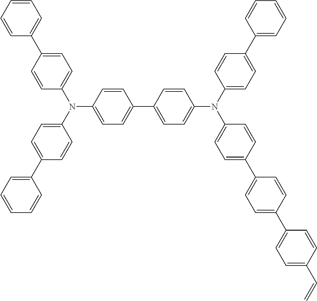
C1(C2=CC=C(N(C3=CC=C(C4=CC=CC=C4)C=C3)C3=CC=C(C4=CC=C(N(C5=CC=C(C6=CC=CC=C6)C=C5)C5=CC=C(C6=CC=C(C7=CC=C(C=C)C=C7)C=C6)C=C5)C=C4)C=C3)C=C2)=CC=CC=C1
